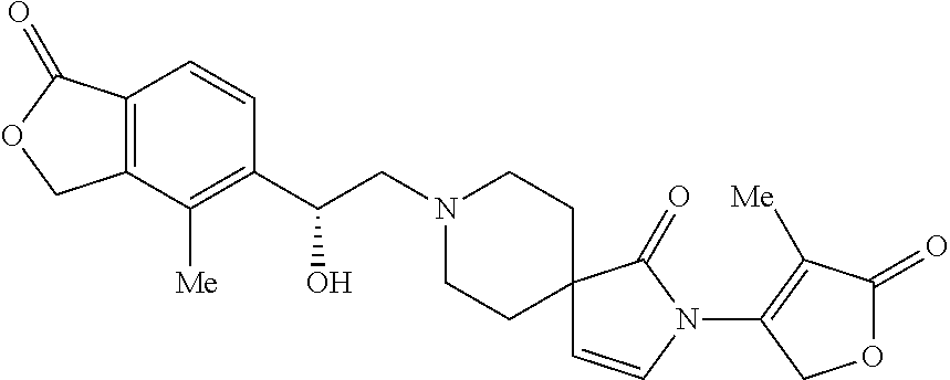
C1(C(CN2CCC3(CC2)C=CN(C2=C([Me])C(=O)OC2)C3=O)O)=C([Me])C2=C(C=C1)C(=O)OC2
